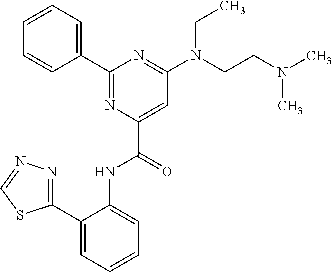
C1(C2=NC(C(=O)NC3=CC=CC=C3C3=NN=CS3)=CC(N(CCN(C)C)CC)=N2)=CC=CC=C1
